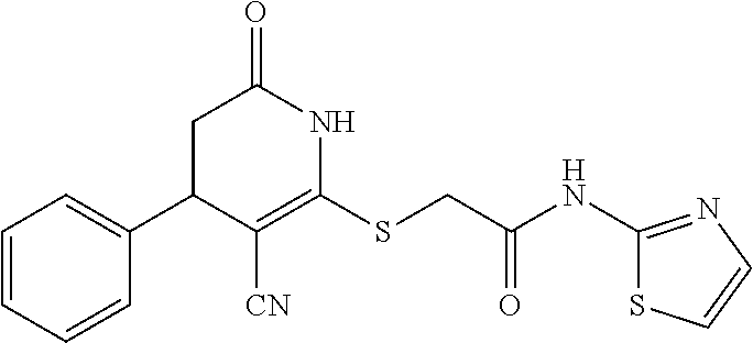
C1=C(C2C([CN])=C(SCC(=O)NC3=NC=CS3)NC(=O)C2)C=CC=C1
